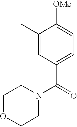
C1(C)=CC(C(=O)N2CCOCC2)=CC=C1[OMe]
